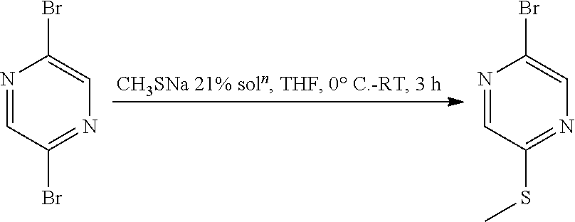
N1=CC(Br)=NC=C1Br.N1=CC(SC)=NC=C1Br
